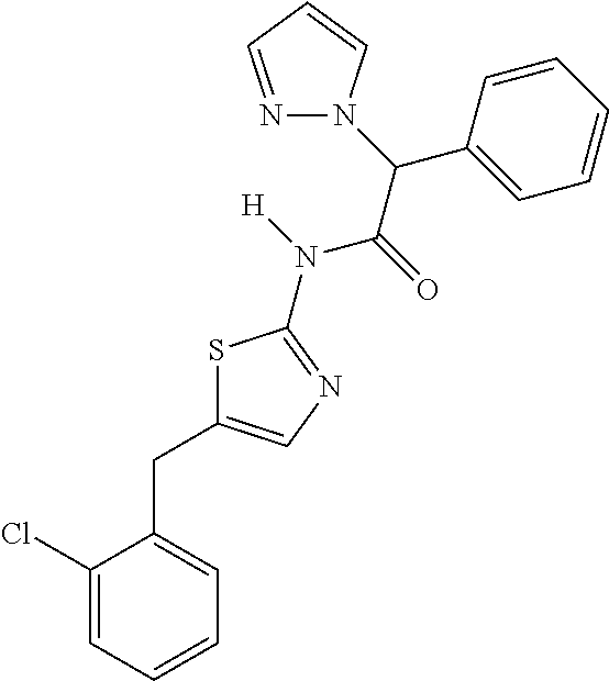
C1(Cl)=CC=CC=C1CC1=CN=C(N([H])C(=O)C(C2=CC=CC=C2)N2N=CC=C2)S1
